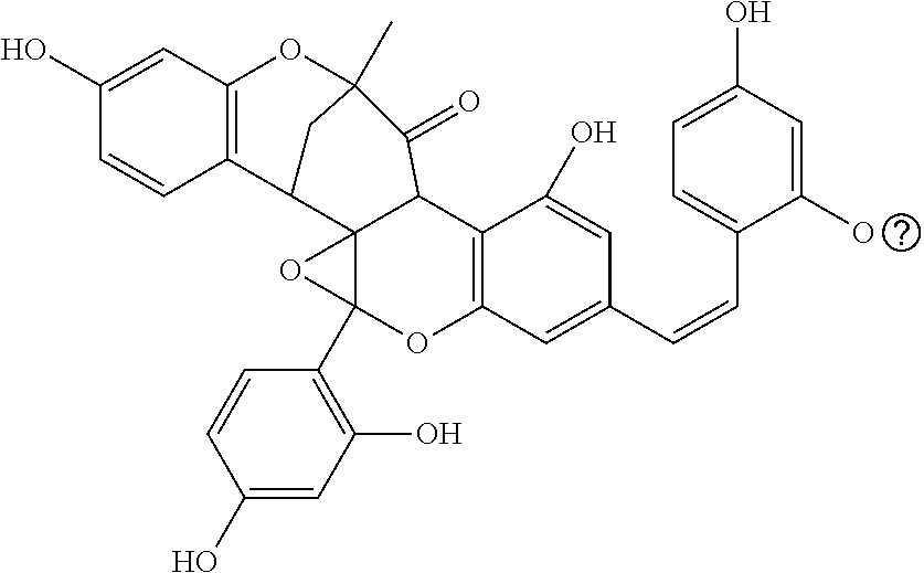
C1(O)=CC2=C(C=C1)C1CC(C)(O2)C(=O)C2C13C(C1=C(O)C=C(O)C=C1)(OC1=C2C(O)=CC(C=CC2=CC=C(O)C=C2O)=C1)O3
